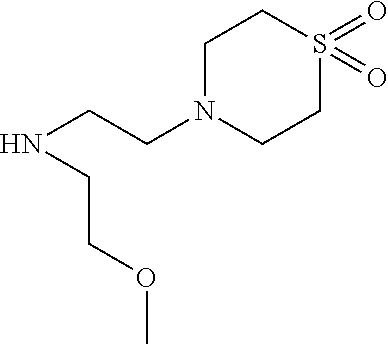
N(CCN1CCS(=O)(=O)CC1)CCOC
